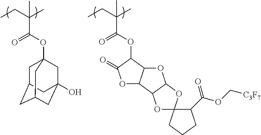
C(C(C)(C(OC1C(=O)OC2C1OC1C2OC2(O1)C(C(OC[C3F7])=O)CCC2)=O)C)C.C(C(C)(C(OC12CC3CC(CC(O)(C1)C3)C2)=O)C)C
